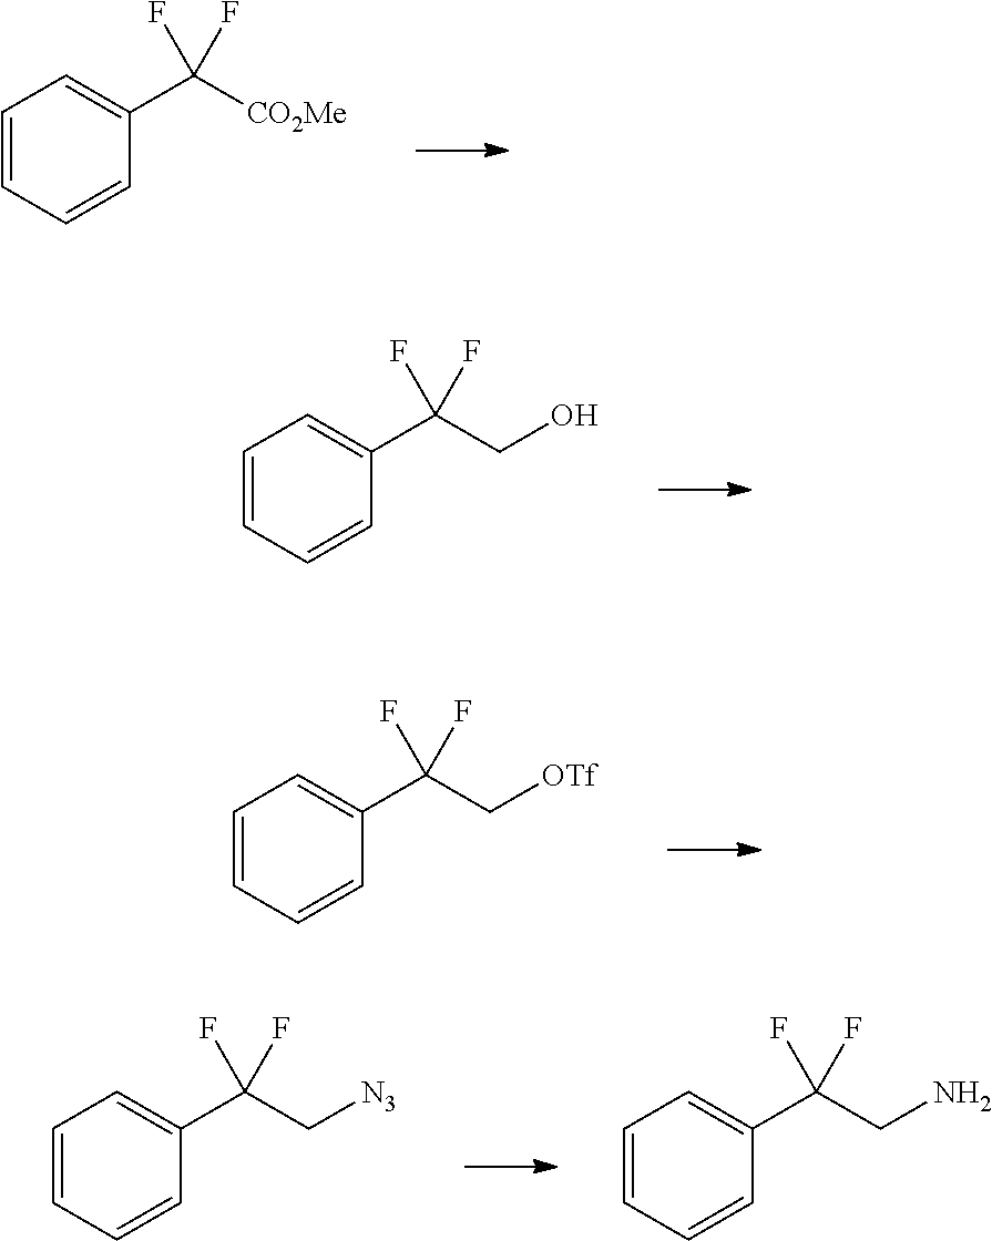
C1=CC=CC(C([CO2Me])(F)F)=C1.C1=CC=CC(C(CO)(F)F)=C1.C1=CC=CC(C(C[OTf])(F)F)=C1.C1=CC=CC(C(C[N3])(F)F)=C1.C1=CC=CC(C(CN)(F)F)=C1
